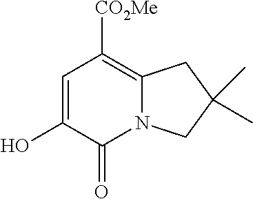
C1=C(O)C(=O)N2C(=C1[CO2Me])CC(C)(C)C2
